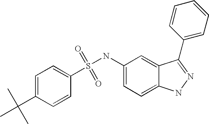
C1=C(C(C)(C)C)C=CC(S(=O)(=O)NC2=CC=C3C(=C2)C(C2=CC=CC=C2)=NN3)=C1
